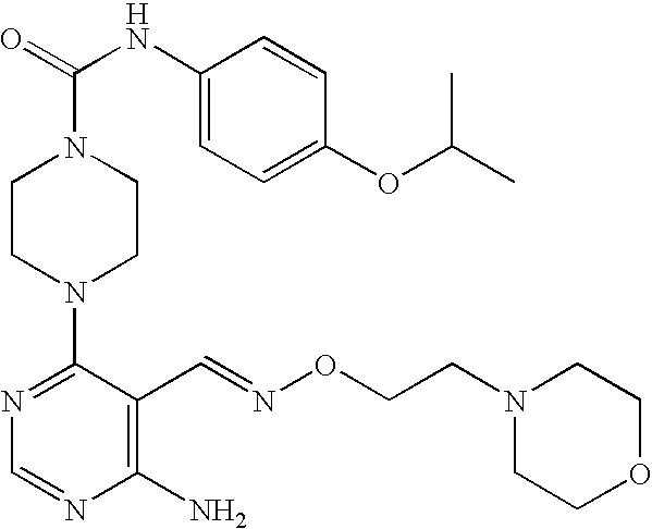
C1CN(C2=NC=NC(N)=C2C=NOCCN2CCOCC2)CCN1C(=O)NC1=CC=C(OC(C)C)C=C1
